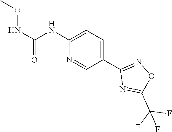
C1(NC(NOC)=O)=CC=C(C2=NOC(C(F)(F)F)=N2)C=N1
